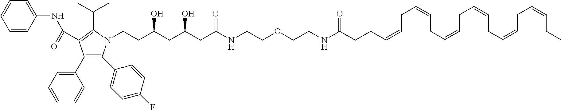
C1=CC(NC(=O)C2=C(C(C)C)N(CCC(CC(CC(NCCOCCNC(CCC=CCC=CCC=CCC=CCC=CCC=CCC)=O)=O)O)O)C(C3=CC=C(F)C=C3)=C2C2=CC=CC=C2)=CC=C1
